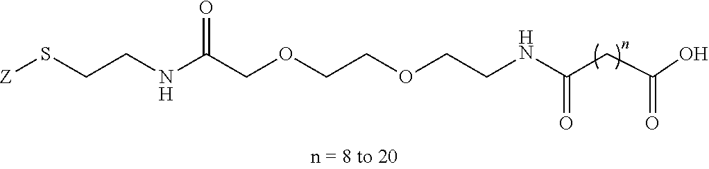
[Z]SCCNC(COCCOCCNC(CC(O)=O)=O)=O
